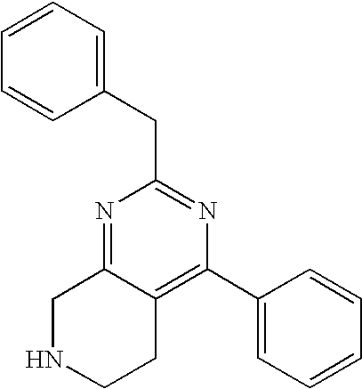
N1=C2C(=C(C3=CC=CC=C3)N=C1CC1=CC=CC=C1)CCNC2
